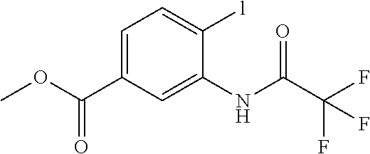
C1=C(C(=O)OC)C=C(NC(=O)C(F)(F)F)C([l])=C1
